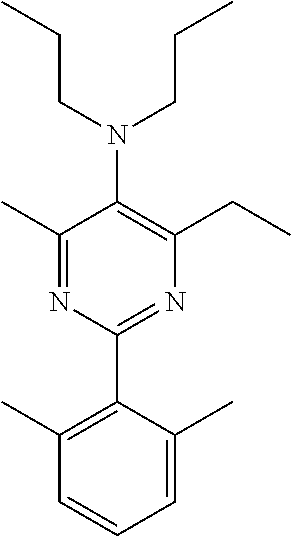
C1(C)=NC(C2=C(C)C=CC=C2C)=NC(CC)=C1N(CCC)CCC
